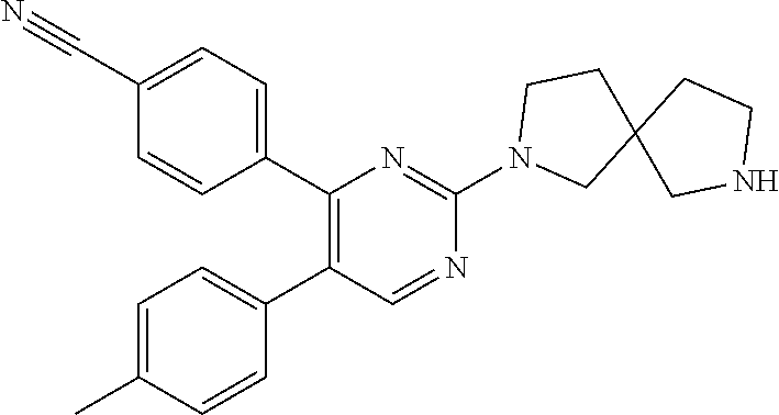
C1(C#N)=CC=C(C2=C(C3=CC=C(C)C=C3)C=NC(N3CC4(CC3)CNCC4)=N2)C=C1
